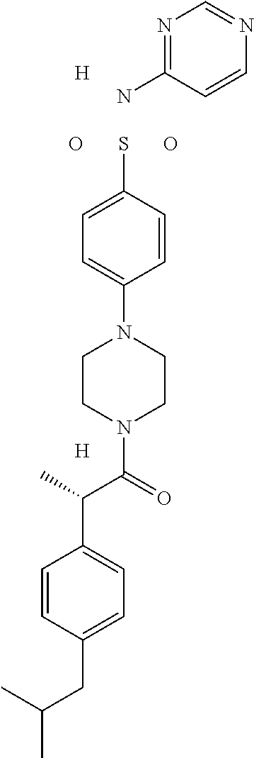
N1=C(N)C=CN=C1.[H].SC1=CC=C(N2CCN(C(C(C)C3=CC=C(CC(C)C)C=C3)=O)CC2)C=C1.O.O.[H]
